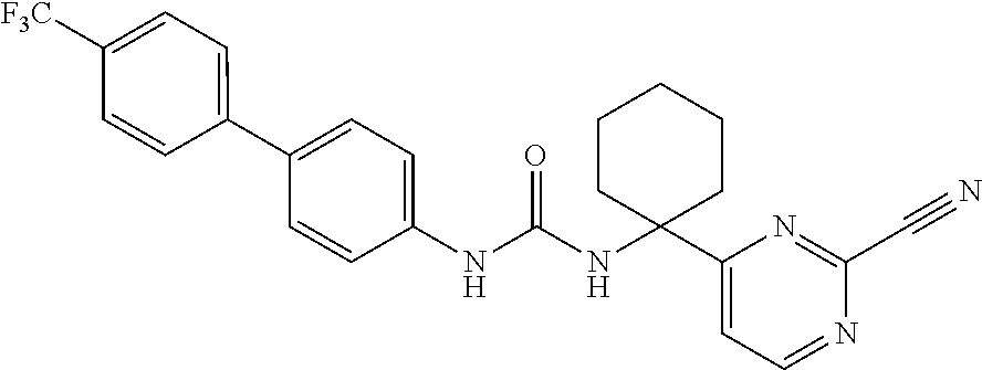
C1(NC(=O)NC2(C3=CC=NC(C#N)=N3)CCCCC2)=CC=C(C2=CC=C([F3C])C=C2)C=C1
